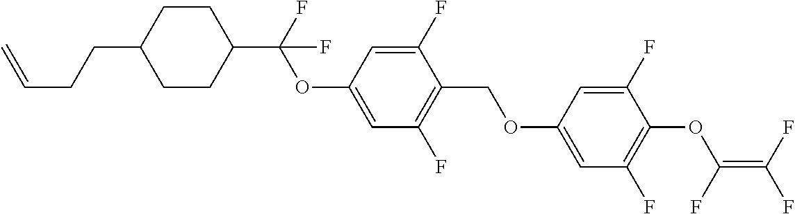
C1(C(OC2=CC(F)=C(COC3=CC(F)=C(OC(=C(F)F)F)C(F)=C3)C(F)=C2)(F)F)CCC(CCC=C)CC1
